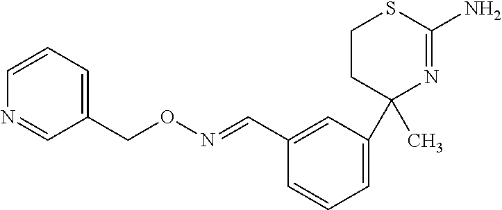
C1(C=NOCC2=CC=CN=C2)=CC(C2(C)N=C(N)SCC2)=CC=C1
